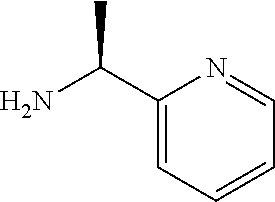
C1(C(N)C)=CC=CC=N1
